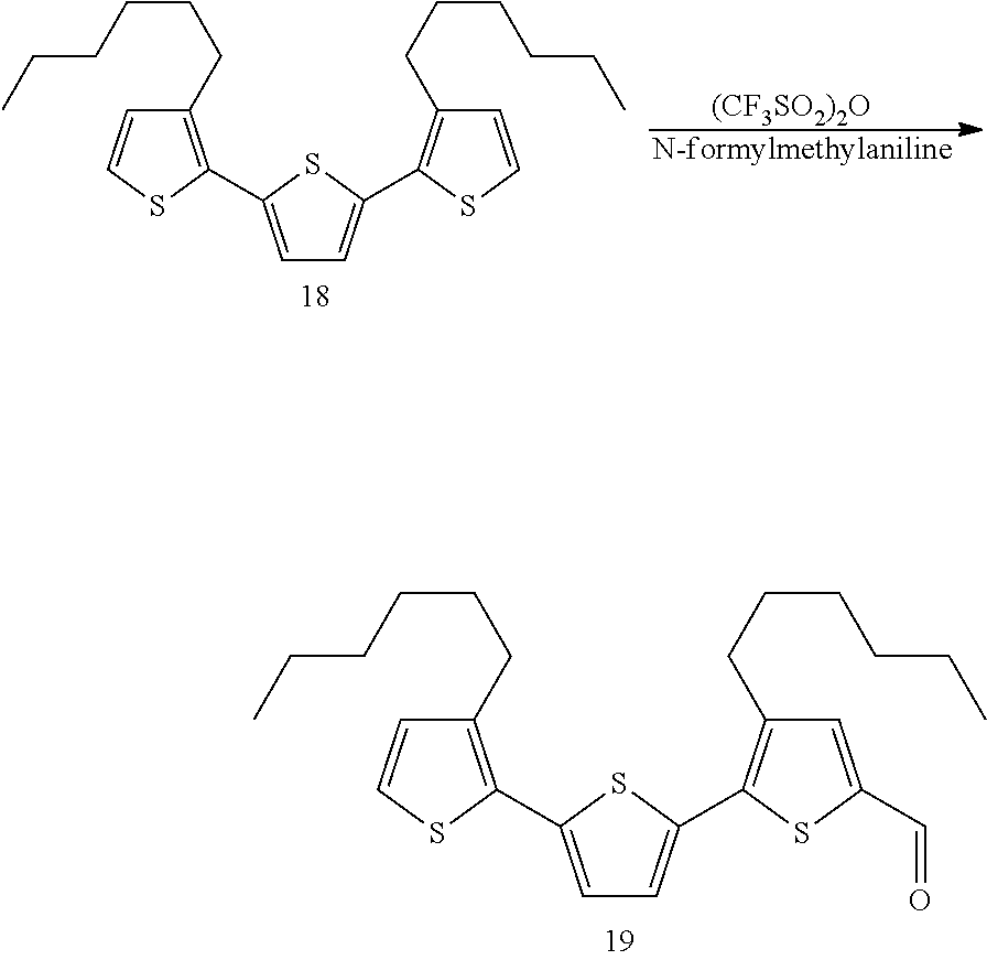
C1=C(C2=C(CCCCCC)C=CS2)SC(C2=C(CCCCCC)C=C(C=O)S2)=C1.C1=C(C2=C(CCCCCC)C=CS2)SC(C2=C(CCCCCC)C=CS2)=C1.[(CF3SO2)2O]
